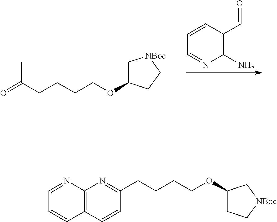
C1(N)=C(C=O)C=CC=N1.C1C(OCCCCC(=O)C)CC[NBoc]1.C12=C(C=CC(CCCCOC3CC[NBoc]C3)=N1)C=CC=N2
